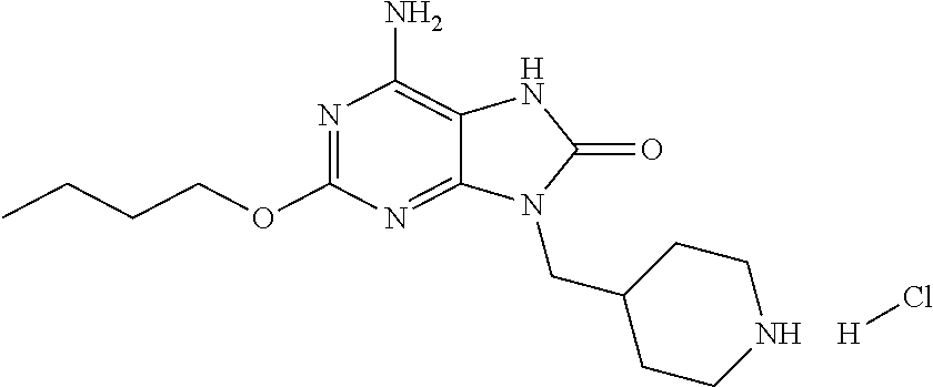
N1=C(OCCCC)N=C2C(=C1N)NC(=O)N2CC1CCNCC1.[H]Cl
